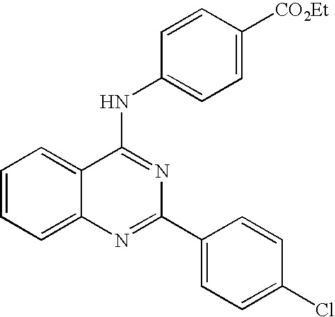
C1=CC=C2C(=C1)C(NC1=CC=C([CO2Et])C=C1)=NC(C1=CC=C(Cl)C=C1)=N2
